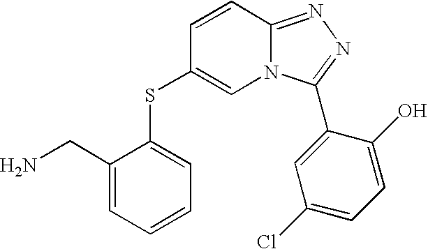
N12C(=NN=C1C1=CC(Cl)=CC=C1O)C=CC(SC1=CC=CC=C1CN)=C2
